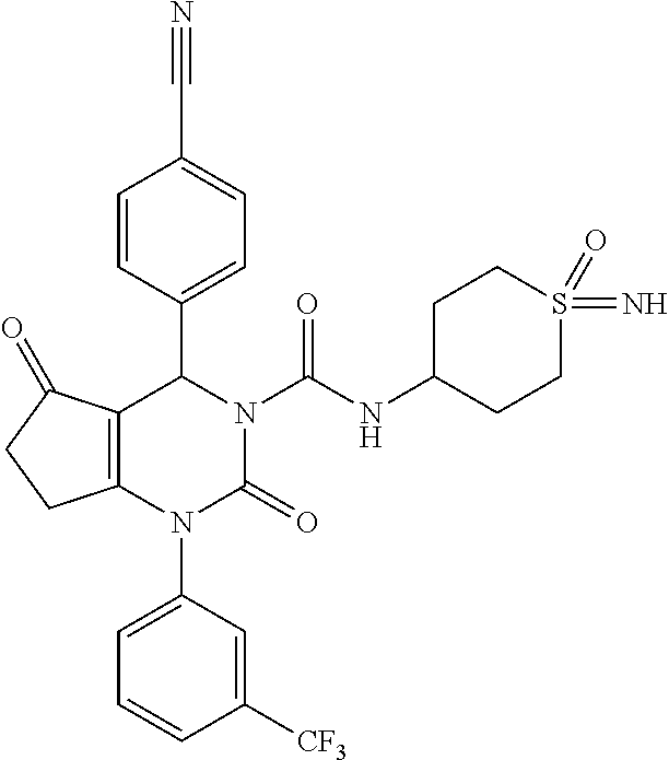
C12=C(N(C3=CC=CC([CF3])=C3)C(=O)N(C(NC3CCS(=N)(=O)CC3)=O)C1C1=CC=C(C#N)C=C1)CCC2=O
